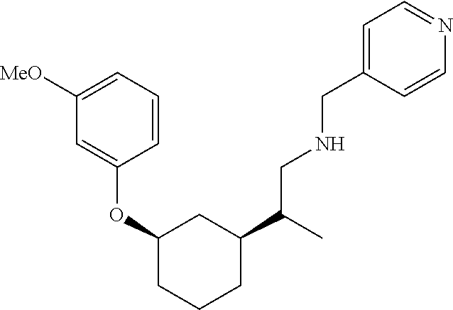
C1(OC2=CC([MeO])=CC=C2)CCCC(C(C)CNCC2=CC=NC=C2)C1
